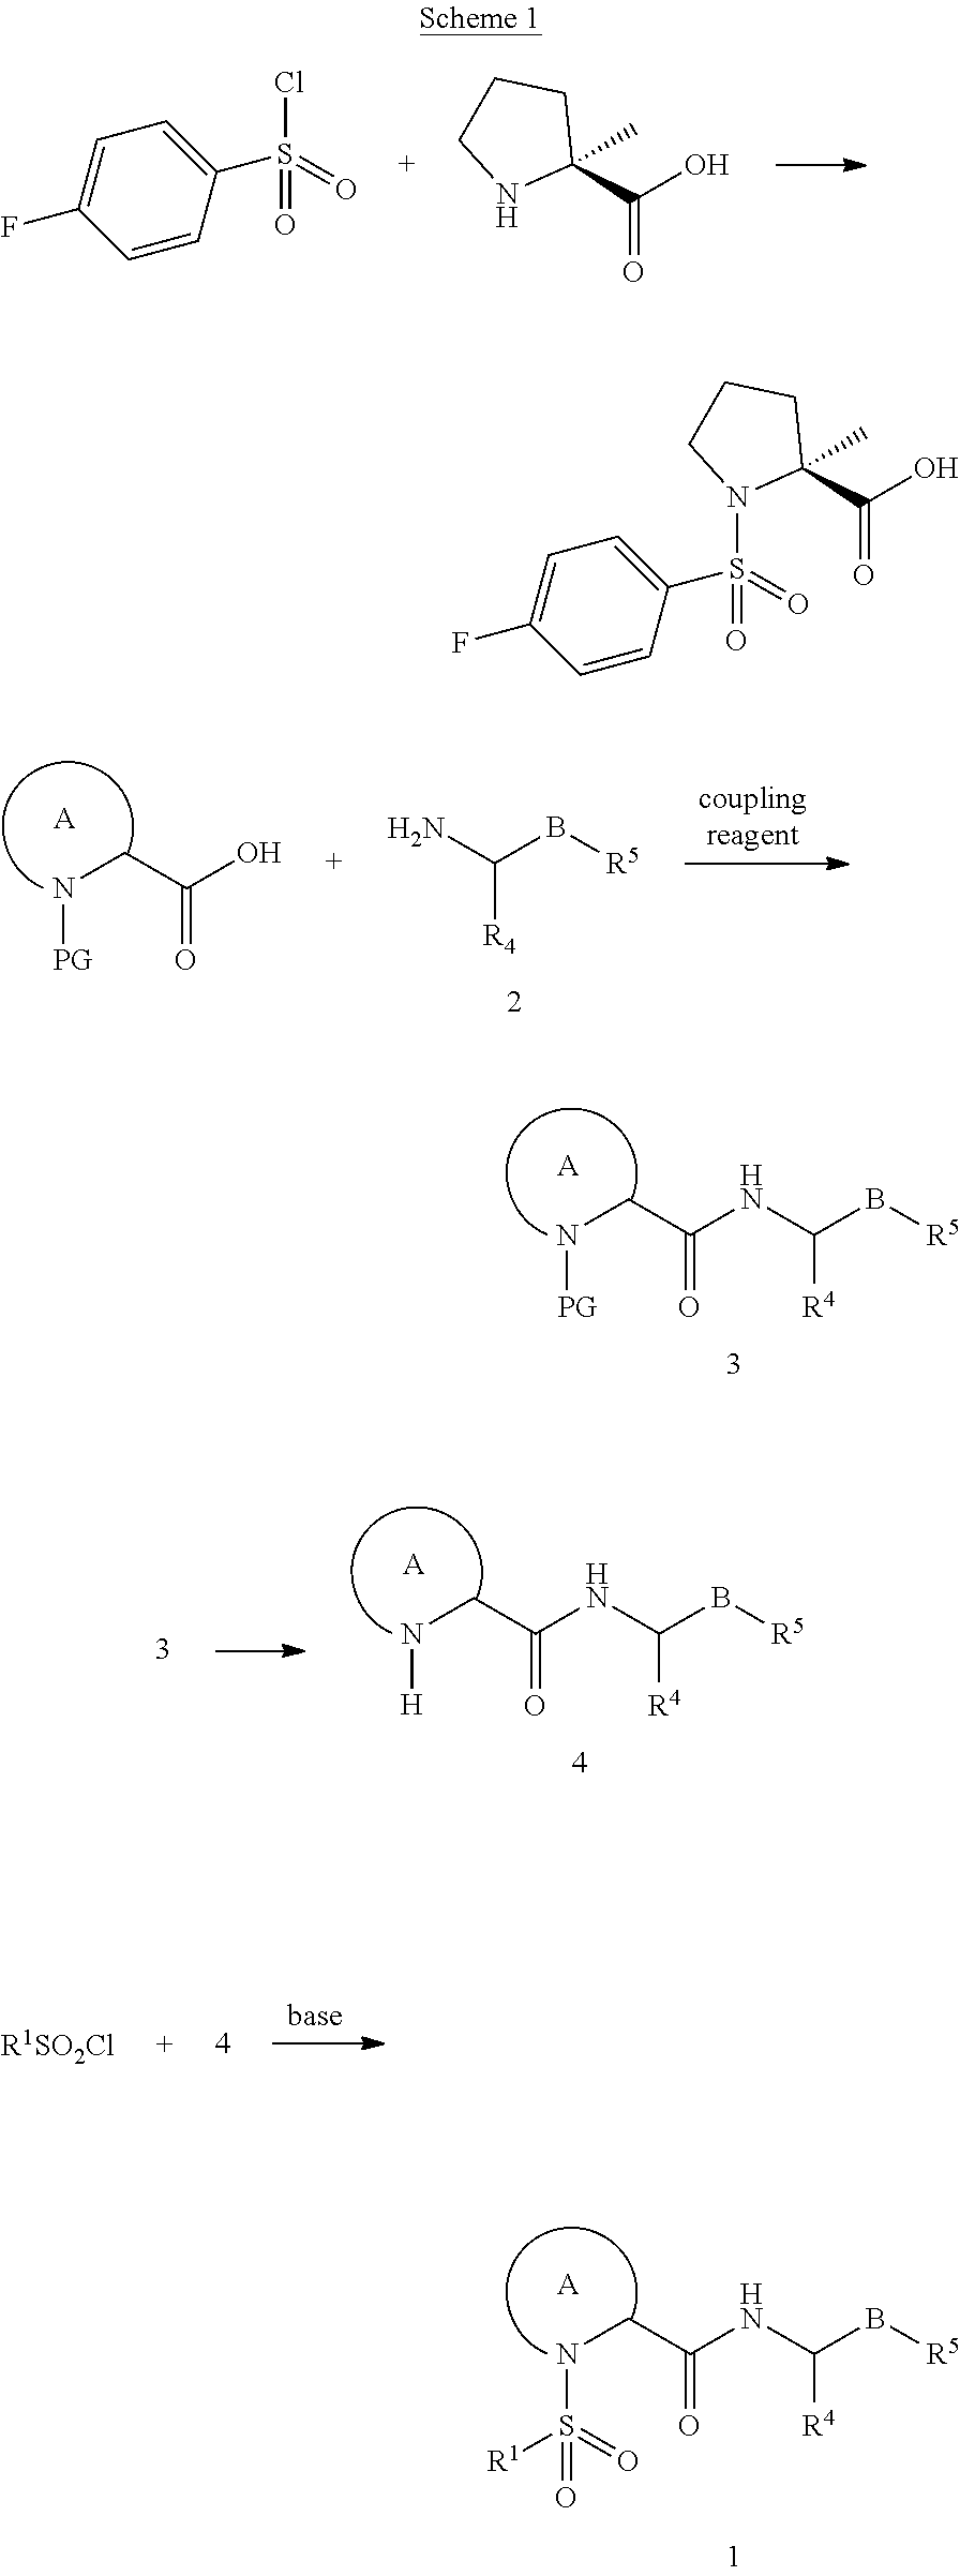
ClS(=O)(=O)C1=CC=C(F)C=C1.C1(C(O)=O)(C)CCCN1.C(C(O)=O)N[PG].[A].C([R4])(N)B[R5].C(C(NC(B[R5])[R4])=O)N[PG].[A].C(C(NC(B[R5])[R4])=O)N[H].[A].[R1SO2Cl].C(C(NC(B[R5])[R4])=O)NS(=O)([R1])=O.[A].C1(C(O)=O)(C)CCCN1S(=O)(=O)C1=CC=C(F)C=C1
